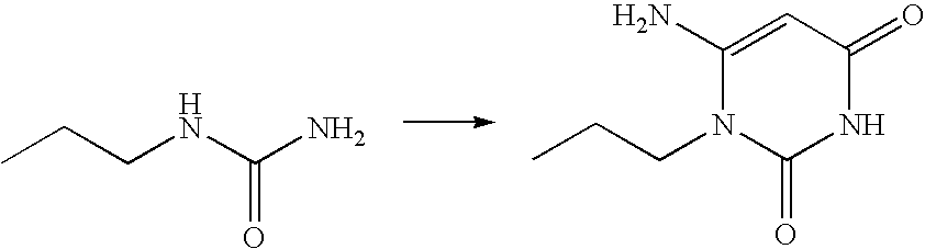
NC(NCCC)=O.N1C(=O)C=C(N)N(CCC)C1=O
